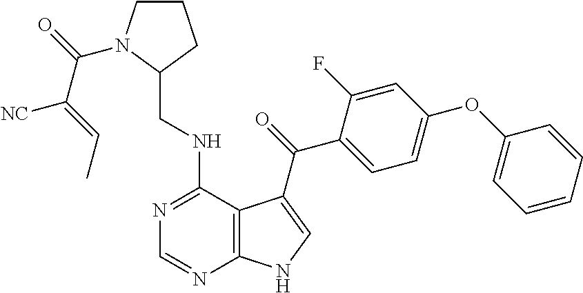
N1=C(NCC2CCCN2C(=O)C(=CC)[NC])C2=C(N=C1)NC=C2C(=O)C1=CC=C(OC2=CC=CC=C2)C=C1F
